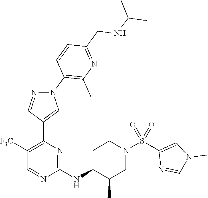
C1([F3C])=C(C2=CN(C3=C(C)N=C(CNC(C)C)C=C3)N=C2)N=C(NC2C(C)CN(S(C3=CN(C)C=N3)(=O)=O)CC2)N=C1
